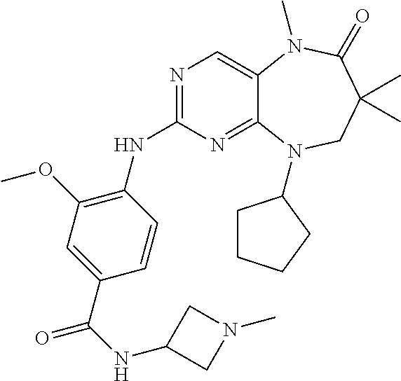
N1=C(NC2=C(OC)C=C(C(=O)NC3CN(C)C3)C=C2)N=C2C(=C1)N(C)C(=O)C(C)(C)CN2C1CCCC1
